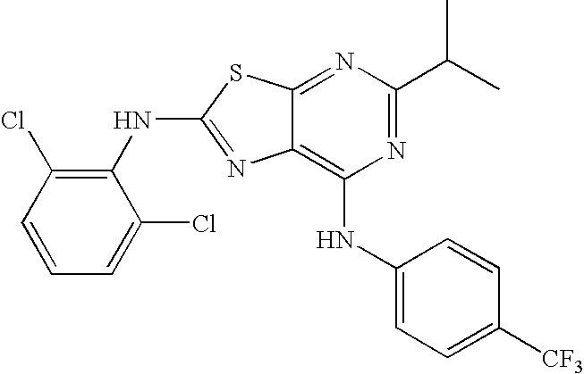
C1(NC2=NC3=C(NC4=CC=C([CF3])C=C4)N=C(C(C)C)N=C3S2)=C(Cl)C=CC=C1Cl
